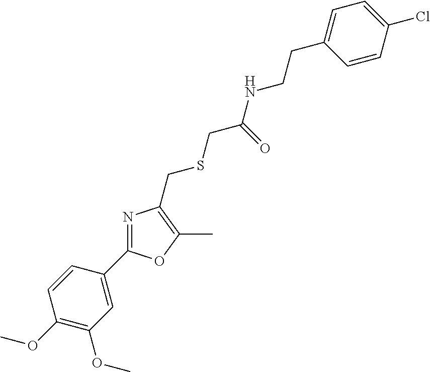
C1(OC)=C(OC)C=C(C2=NC(CSCC(=O)NCCC3=CC=C(Cl)C=C3)=C(C)O2)C=C1
